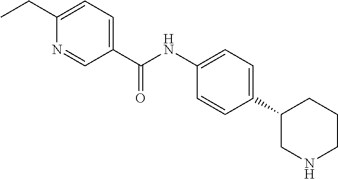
C1(CC)=CC=C(C(NC2=CC=C(C3CNCCC3)C=C2)=O)C=N1
